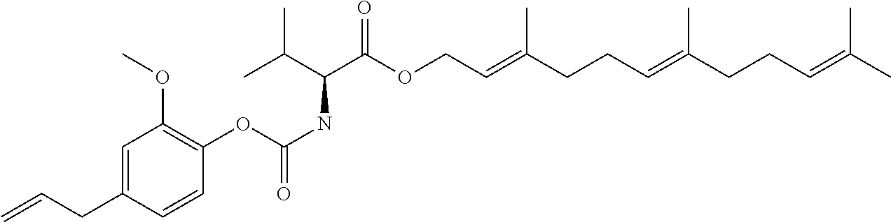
C=CCC1=CC(OC)=C(OC(NC(C(OCC=C(CCC=C(CCC=C(C)C)C)C)=O)C(C)C)=O)C=C1
